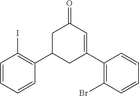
C1=CC=CC(C2CC(C3=C(Br)C=CC=C3)=CC(=O)C2)=C1I
